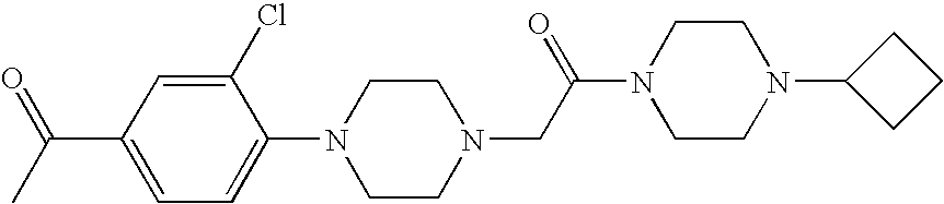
C1(N2CCN(CC(N3CCN(C4CCC4)CC3)=O)CC2)=CC=C(C(C)=O)C=C1Cl
